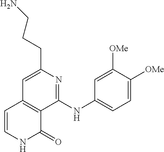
C(C1=CC2=C(C(NC3=CC=C([OMe])C([OMe])=C3)=N1)C(=O)NC=C2)CCN
